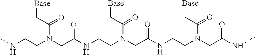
CNCCN(CC(NCCN(CC(NCCN(CC(NC)=O)C(C[Base])=O)=O)C(C[Base])=O)=O)C(C[Base])=O
